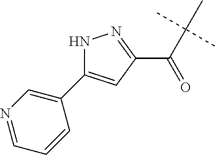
C(C(C)(C)C)(C1=NNC(C2=CN=CC=C2)=C1)=O
